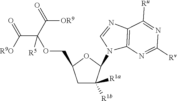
C1C([R1b])([R1a])C(N2C3=C(N=C2)C([Ru])=NC([Rv])=N3)OC1COC(C([R9O])=O)(C([OR9])=O)[R5]
